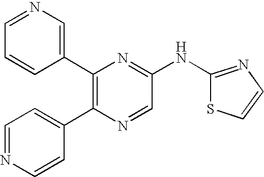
C1=NC=CC(C2=C(C3=CN=CC=C3)N=C(NC3=NC=CS3)C=N2)=C1
